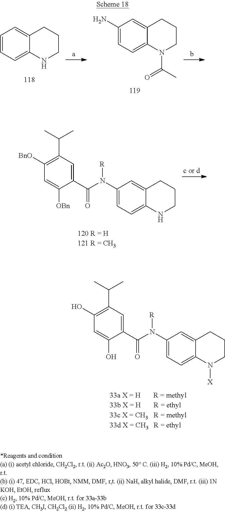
C1(O)=C(C(C)C)C=C(C(=O)N(C2=CC=C3C(=C2)CCCN3[X])[R])C(O)=C1.C1=CC=C2C(=C1)CCCN2.C1(N)=CC=C2C(=C1)CCCN2C(C)=O.C1([BnO])=C(C(C)C)C=C(C(=O)N(C2=CC=C3C(=C2)CCCN3)[R])C([OBn])=C1
